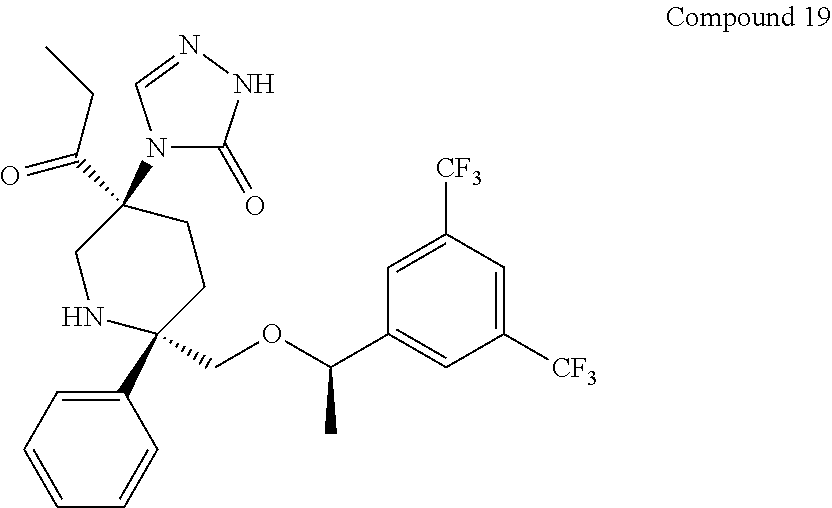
C1(C2(COC(C3=CC([CF3])=CC([CF3])=C3)C)CCC(C(=O)CC)(N3C(=O)NN=C3)CN2)=CC=CC=C1
